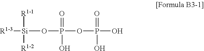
[R1-3][Si]([R1-1])([R1-2])OP(=O)(O)OP(O)(O)=O
